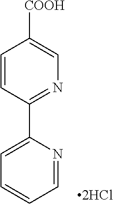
C1=CC(C2=CC=CC=N2)=NC=C1[COOH]
